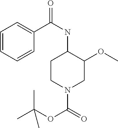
C1CN(C(=O)OC(C)(C)C)CC(OC)C1NC(=O)C1=CC=CC=C1
